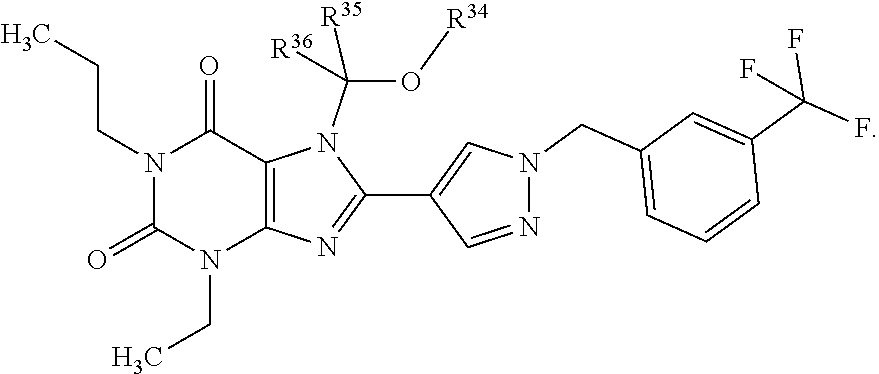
N1(CCC)C(=O)N(CC)C2=C(C1=O)N(C(O[R34])([R35])[R36])C(C1=CN(CC3=CC=CC(C(F)(F)F)=C3)N=C1)=N2
